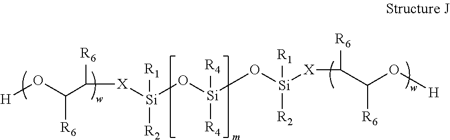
[H]OC(C([X][Si](O[Si](O[Si]([X]C([R6])C(O[H])[R6])([R2])[R1])([R4])[R4])([R1])[R2])[R6])[R6]
